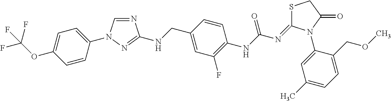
C1=CC(N2C=NC(NCC3=CC(F)=C(NC(N=C4SCC(=O)N4C4=CC(C)=CC=C4COC)=O)C=C3)=N2)=CC=C1OC(F)(F)F
